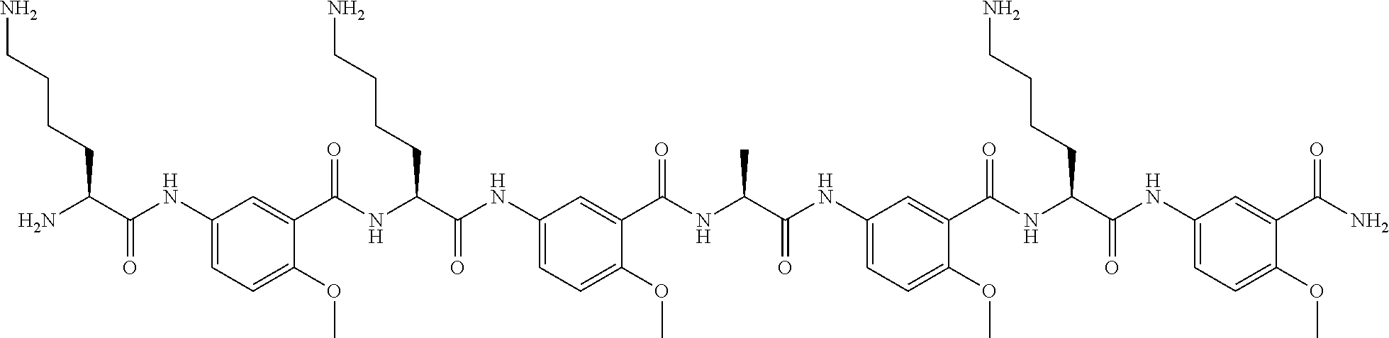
C1(NC(C(N)CCCCN)=O)=CC=C(OC)C(C(NC(C(NC2=CC=C(OC)C(C(NC(C(NC3=CC=C(OC)C(C(NC(C(NC4=CC=C(OC)C(C(N)=O)=C4)=O)CCCCN)=O)=C3)=O)C)=O)=C2)=O)CCCCN)=O)=C1
